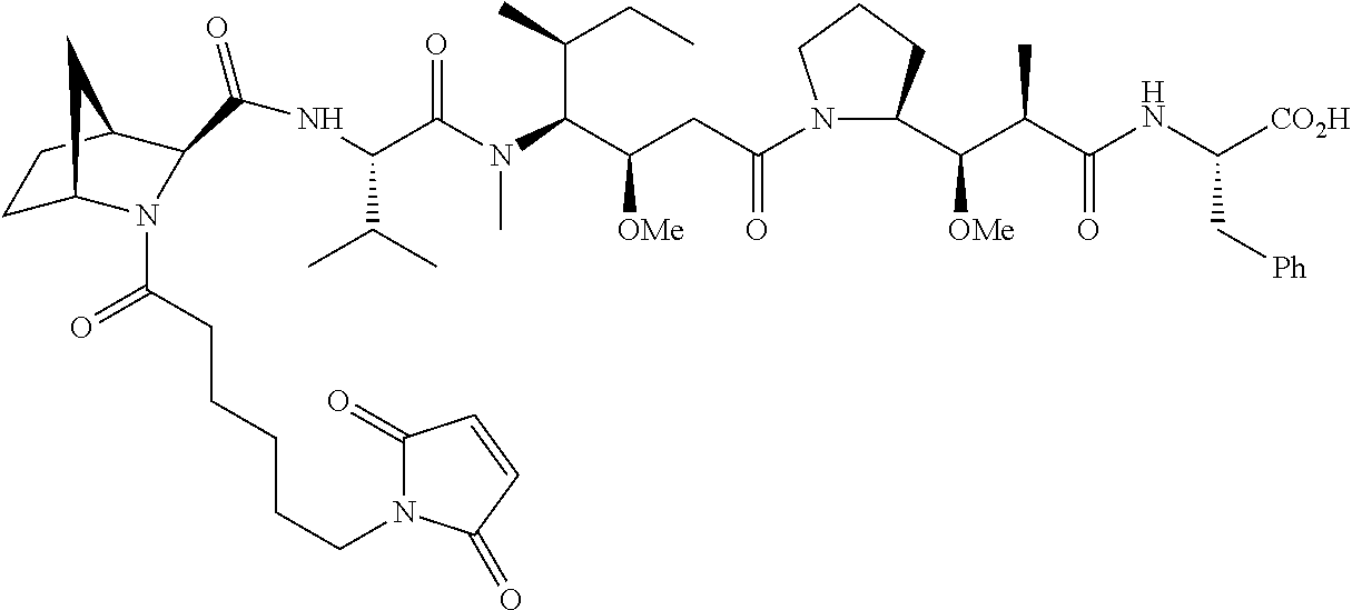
C1C2N(C(CCCCCN3C(=O)C=CC3=O)=O)C(C(NC(C(N(C(C(CC(N3C(C(C(C(NC([CO2H])C[Ph])=O)C)[OMe])CCC3)=O)[OMe])C(C)CC)C)=O)C(C)C)=O)C(C1)C2
